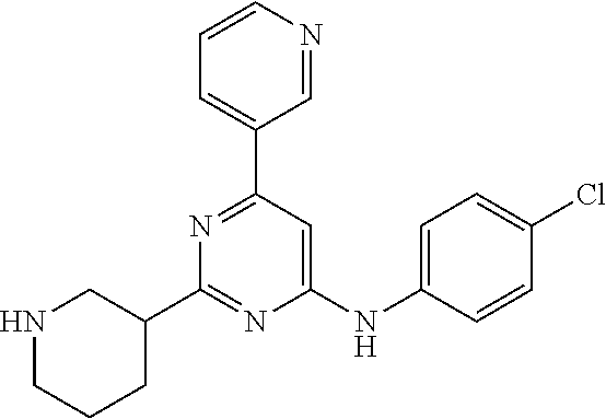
C1(NC2=CC=C(Cl)C=C2)=CC(C2=CC=CN=C2)=NC(C2CNCCC2)=N1
